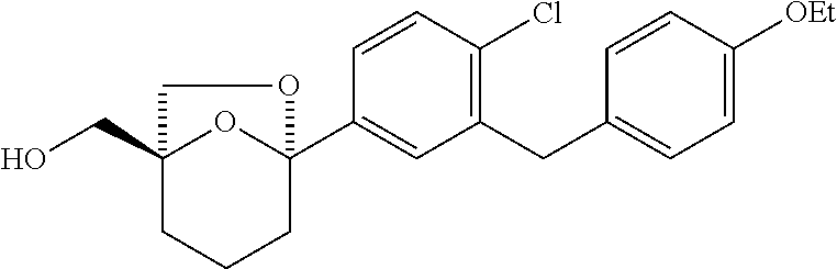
C1=CC(Cl)=C(CC2=CC=C([OEt])C=C2)C=C1C12OC(CO)(CCC1)CO2
